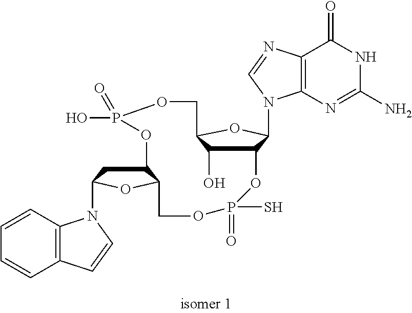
C12C(O)C(OC1N1C3=C(C(=O)NC(N)=N3)N=C1)COP(O)(=O)OC1CC(N3C4=C(C=CC=C4)C=C3)OC1COP(=O)(S)O2
